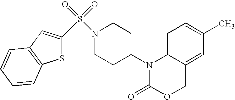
C1=C2C(=CC(C)=C1)COC(=O)N2C1CCN(S(=O)(=O)C2=CC3=C(S2)C=CC=C3)CC1
